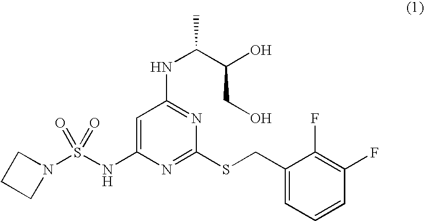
C1N(S(NC2=CC(NC(C(CO)O)C)=NC(SCC3=CC=CC(F)=C3F)=N2)(=O)=O)CC1
